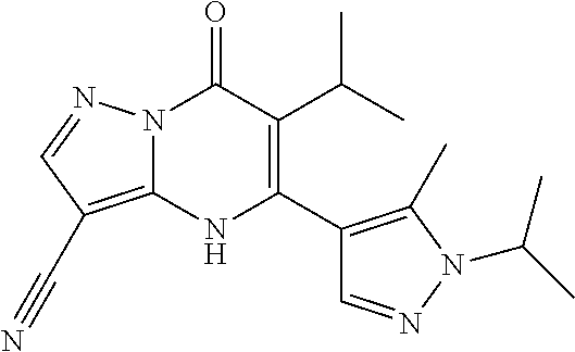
N12C(=C(C#N)C=N1)NC(C1=C(C)N(C(C)C)N=C1)=C(C(C)C)C2=O
